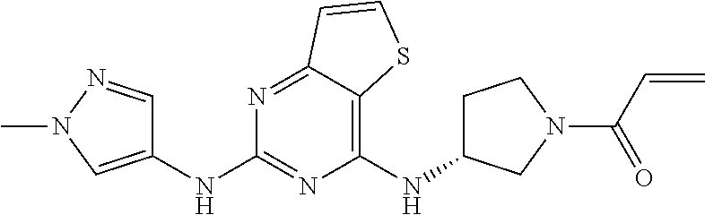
C1(NC2CCN(C(C=C)=O)C2)=C2C(=NC(NC3=CN(C)N=C3)=N1)C=CS2
